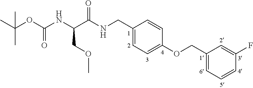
CC(OC(NC(C(NCC1=CC=C(OCC2=CC=CC(F)=C2)C=C1)=O)COC)=O)(C)C
